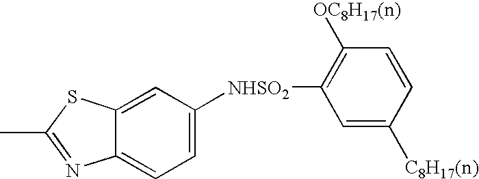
C12=CC([NHSO2]C3=C([OC8H17(n)])C=CC([C8H17(n)])=C3)=CC=C1N=C(C)S2
